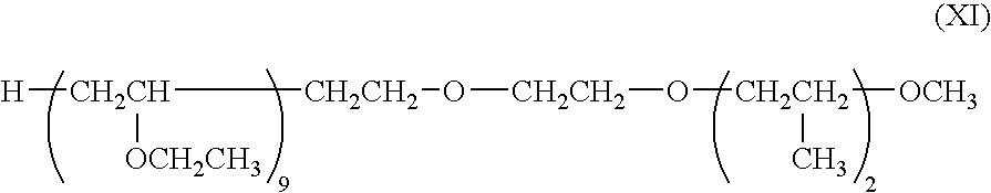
[H][CH2CH]([CH2CH2]O[CH2CH2]O[CH2CH2]([OCH3])C)[OCH2CH3]
